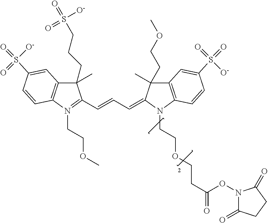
C1(CCCS(=O)([O-])=O)(C)C2=C(N(CCOC)=C1C=CC=C1C(C)(CCOC)C3=C(N1CCOCCC(ON1C(=O)CCC1=O)=O)C=CC(S([O-])(=O)=O)=C3)C=CC(S(=O)([O-])=O)=C2
